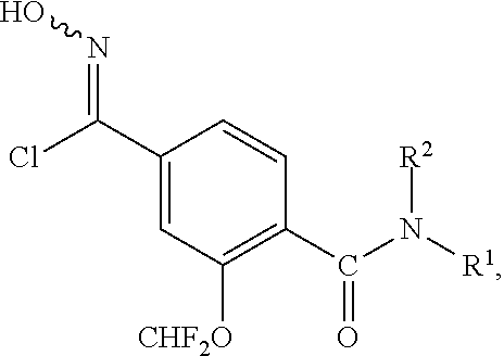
C(C1=CC([CHF2O])=C(C(N([R1])[R2])=O)C=C1)(Cl)=NO
